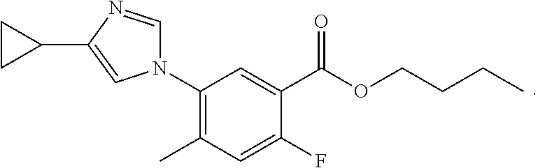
C1(N2C=NC(C3CC3)=C2)=C(C)C=C(F)C(C(OCCCC)=O)=C1
